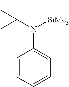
C1=CC=CC=C1N(C(C)(C)C)[SiMe3]
